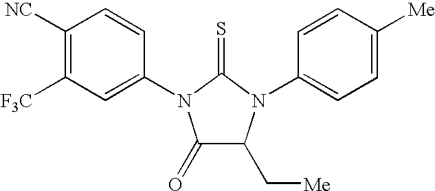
C1([NC])=C([F3C])C=C(N2C(=O)C(C[Me])N(C3=CC=C([Me])C=C3)C2=S)C=C1
